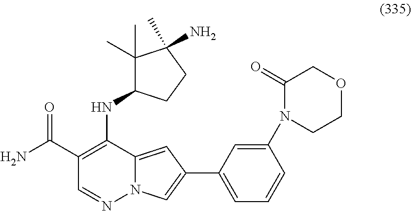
C1(C(N)=O)=C(NC2C(C)(C)C(C)(N)CC2)C2=CC(C3=CC=CC(N4C(=O)COCC4)=C3)=CN2N=C1
